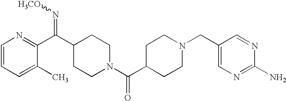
C1=CC=C(C)C(C(C2CCN(C(C3CCN(CC4=CN=C(N)N=C4)CC3)=O)CC2)=N[H3CO])=N1
